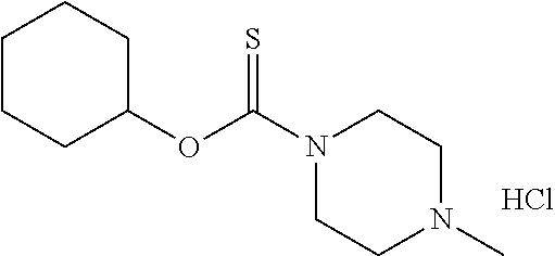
N1(C(OC2CCCCC2)=S)CCN(C)CC1.Cl
